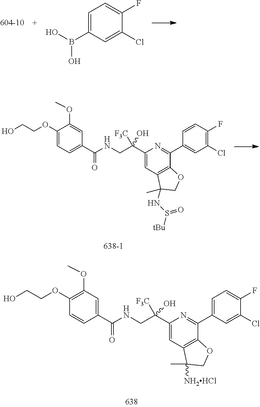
C1(B(O)O)=CC=C(F)C(Cl)=C1.C1(C(CNC(C2=CC=C(OCCO)C(OC)=C2)=O)([F3C])O)=CC2=C(C(C3=CC(Cl)=C(F)C=C3)=N1)OCC2(C)NS(=O)[tBu].C1(C(CNC(C2=CC(OC)=C(OCCO)C=C2)=O)([F3C])O)=CC2=C(C(C3=CC=C(F)C(Cl)=C3)=N1)OCC2(C)[NH2HCl]
